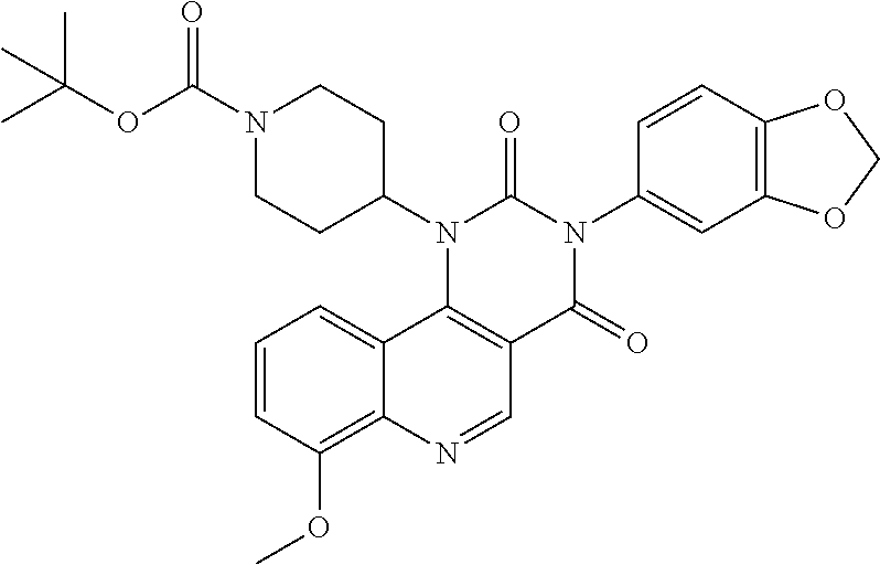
C1=CC(OC)=C2C(=C1)C1=C(C=N2)C(=O)N(C2=CC3=C(C=C2)OCO3)C(=O)N1C1CCN(C(OC(C)(C)C)=O)CC1
